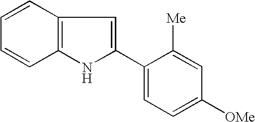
C1=CC2=C(C=C1)NC(C1=CC=C([OMe])C=C1[Me])=C2
